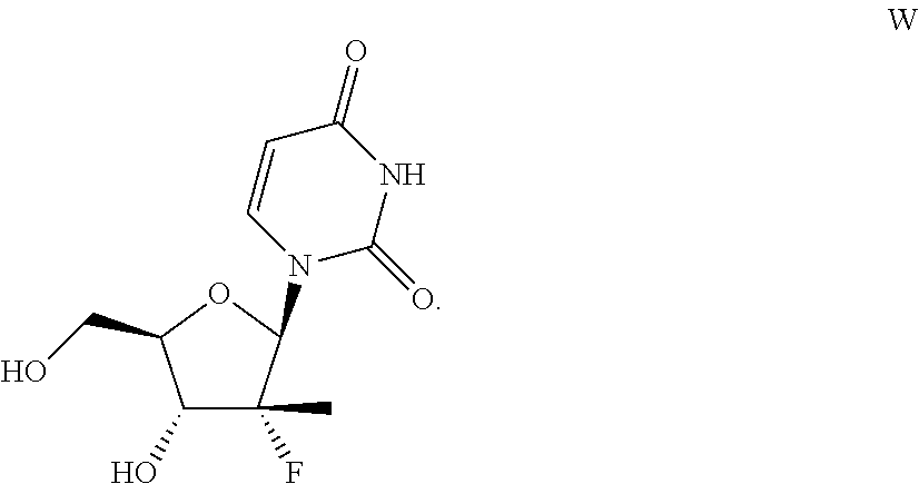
C1(O)C(C)(F)C(N2C(=O)NC(=O)C=C2)OC1CO
